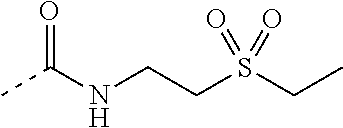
CC(NCCS(CC)(=O)=O)=O
